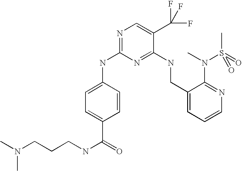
C1(CNC2=NC(NC3=CC=C(C(=O)NCCCN(C)C)C=C3)=NC=C2C(F)(F)F)=CC=CN=C1N(C)S(C)(=O)=O
